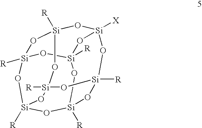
[Si]12([R])O[Si]3([R])O[Si]4([R])O[Si]([R])(O1)O[Si]1([X])O[Si]([R])(O2)O[Si]([R])(O3)O[Si]([R])(O1)O4
